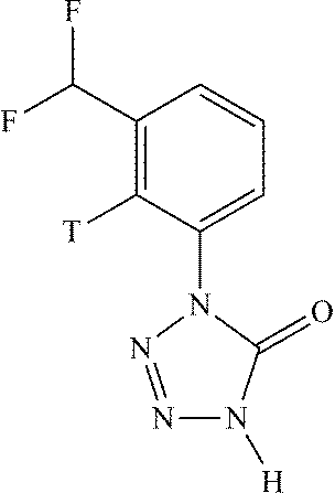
C1(C(F)F)=C([T])C(N2N=NN([H])C2=O)=CC=C1
